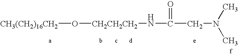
[CH3(CH2)16CH2]O[CH2CH2CH2]NC(CN(C)C)=O
